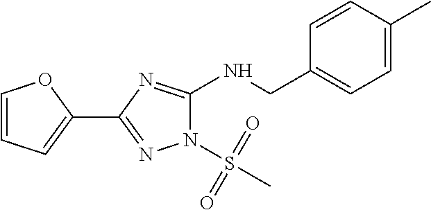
C1=CC=C(C2=NN(S(C)(=O)=O)C(NCC3=CC=C(C)C=C3)=N2)O1
